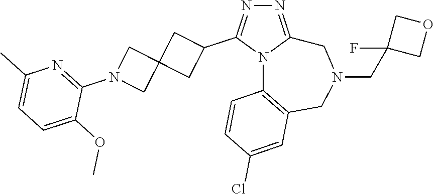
N1=C2N(C(C3CC4(C3)CN(C3=NC(C)=CC=C3OC)C4)=N1)C1=C(CN(CC3(F)COC3)C2)C=C(Cl)C=C1
